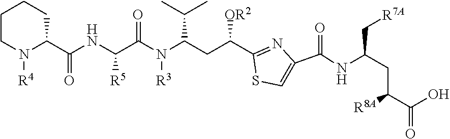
C1CN([R4])C(C(NC(C(N([R3])C(C(C)C)CC([OR2])C2=NC(C(NC(CC(C(O)=O)[R8A])C[R7A])=O)=CS2)=O)[R5])=O)CC1
